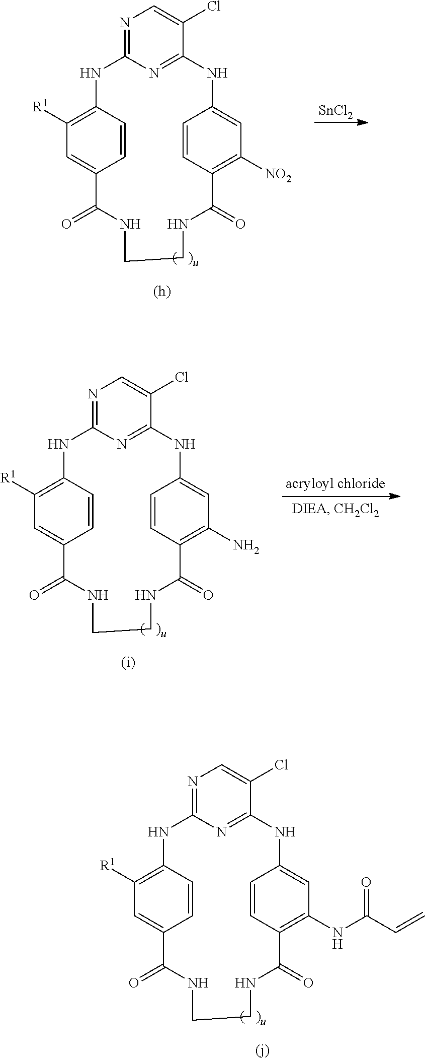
N1=C2N=C(C(Cl)=C1)NC1=CC(NC(C=C)=O)=C(C=C1)C(=O)NCCNC(=O)C1=CC([R1])=C(N2)C=C1.N1=C2N=C(C(Cl)=C1)NC1=CC([NO2])=C(C=C1)C(=O)NCCNC(=O)C1=CC([R1])=C(N2)C=C1.[SnCl2].N1=C2N=C(C(Cl)=C1)NC1=CC(N)=C(C=C1)C(=O)NCCNC(=O)C1=CC([R1])=C(N2)C=C1
